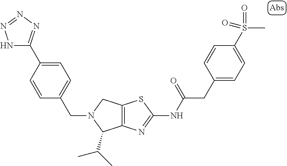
C12=C(N=C(NC(CC3=CC=C(S(C)(=O)=O)C=C3)=O)S1)C(C(C)C)N(CC1=CC=C(C3=NN=NN3)C=C1)C2
